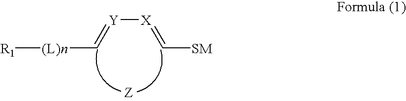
[R1][(L)n]C=[Y][X]=C[SM]
